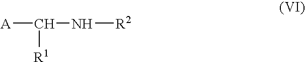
[A]C([R1])N[R2]
